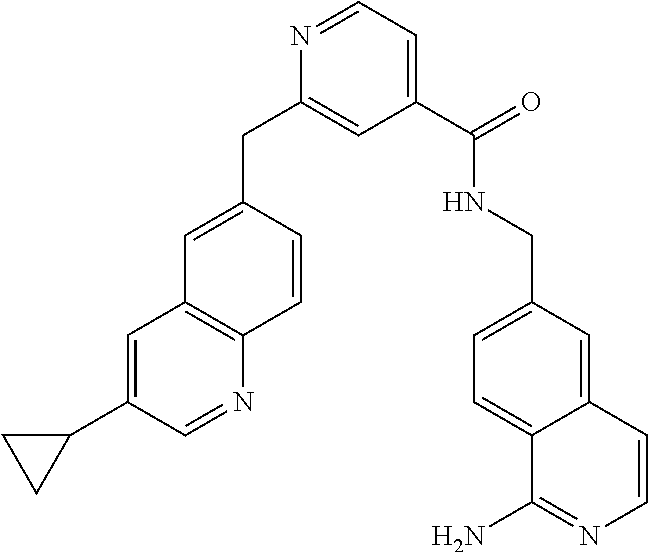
C1=NC(CC2=CC3=C(C=C2)N=CC(C2CC2)=C3)=CC(C(NCC2=CC=C3C(=C2)C=CN=C3N)=O)=C1
